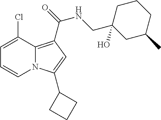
C1=C(Cl)C2=C(C(=O)NCC3(O)CC(C)CCC3)C=C(C3CCC3)N2C=C1
